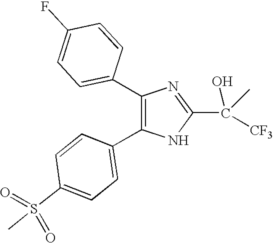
C1(C2=CC=C(F)C=C2)=C(C2=CC=C(S(=O)(C)=O)C=C2)NC(C(C)(O)[CF3])=N1
